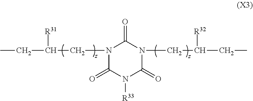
N1(CC([R31])CC)C(=O)N([R33])C(=O)N(CC([R32])CC)C1=O
